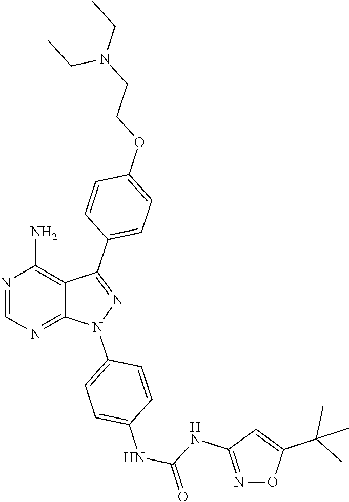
N1=CN=C2C(=C1N)C(C1=CC=C(OCCN(CC)CC)C=C1)=NN2C1=CC=C(NC(=O)NC2=NOC(C(C)(C)C)=C2)C=C1
